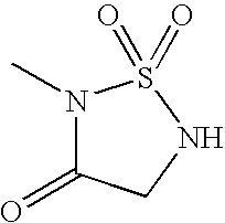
N1(C)C(=O)CNS1(=O)=O
